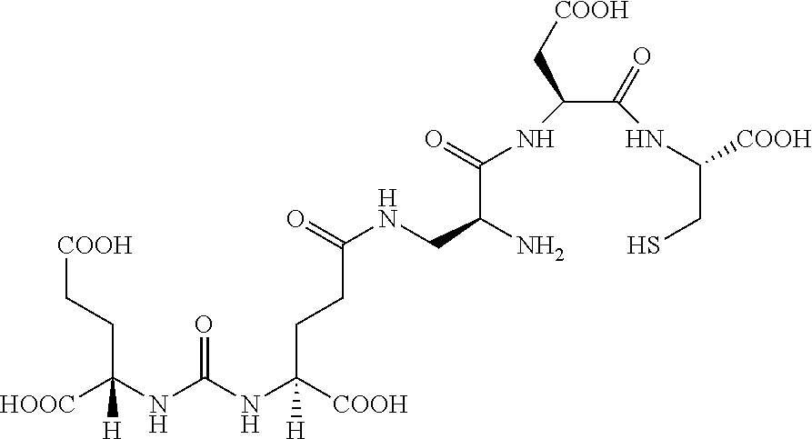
[HOOC]C(NC(NC([COOH])([H])CCC(NCC(N)C(=O)NC(C(=O)NC(CS)[COOH])C[COOH])=O)=O)(CC[COOH])[H]
